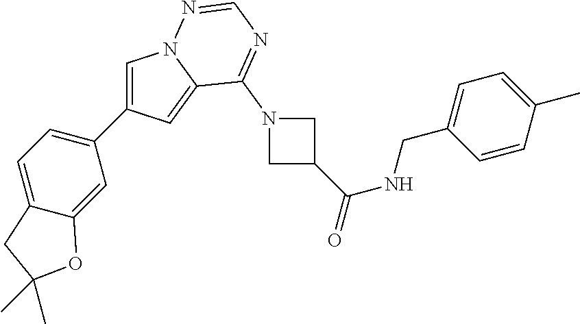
C1=C(C2=CC=C3C(=C2)OC(C)(C)C3)C=C2N1N=CN=C2N1CC(C(=O)NCC2=CC=C(C)C=C2)C1
